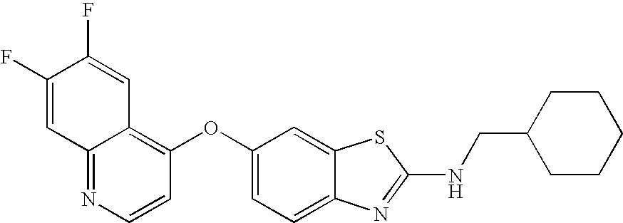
N1=C2C(=C(OC3=CC=C4C(=C3)SC(NCC3CCCCC3)=N4)C=C1)C=C(F)C(F)=C2
